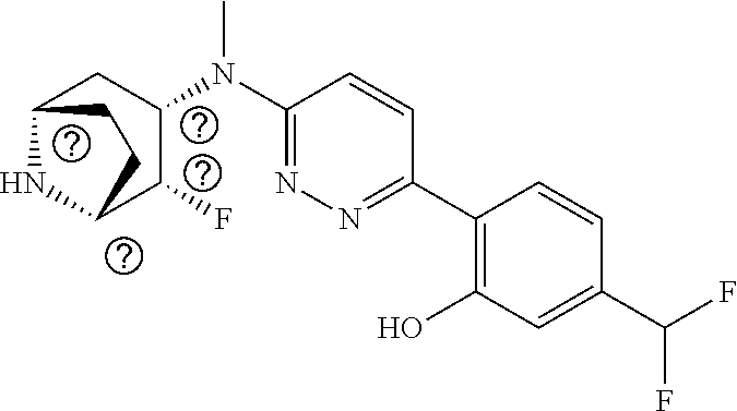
C1(C2=NN=C(N(C3CC4NC(C3F)CC4)C)C=C2)=C(O)C=C(C(F)F)C=C1
